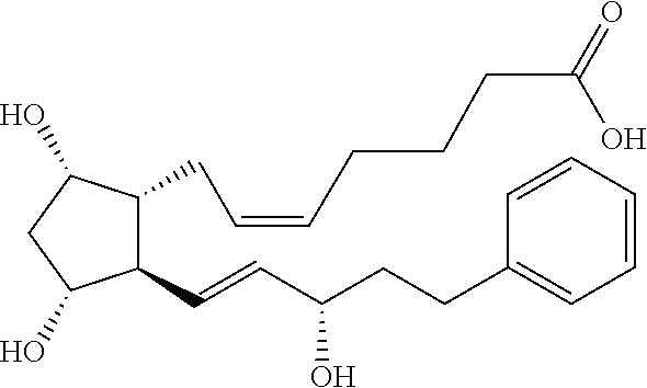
C1(C=CC(CCC2=CC=CC=C2)O)C(CC=CCCCC(=O)O)C(O)CC1O
